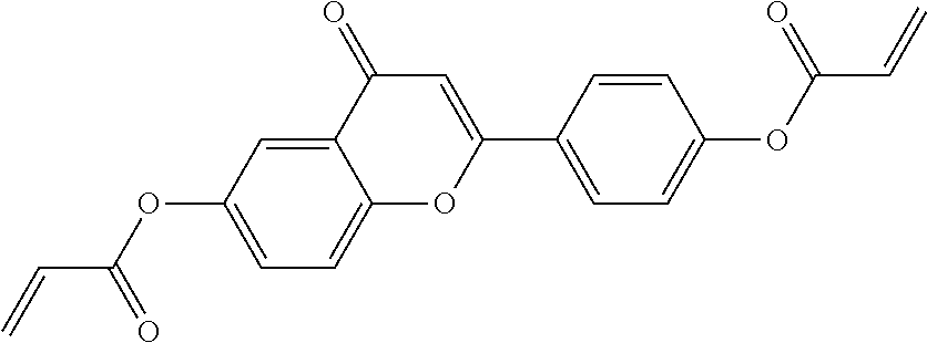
C(C(=O)OC1=CC=C2C(=C1)C(=O)C=C(C1=CC=C(OC(C=C)=O)C=C1)O2)=C
